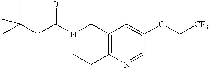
N1(C(=O)OC(C)(C)C)CCC2=C(C1)C=C(OC[CF3])C=N2
